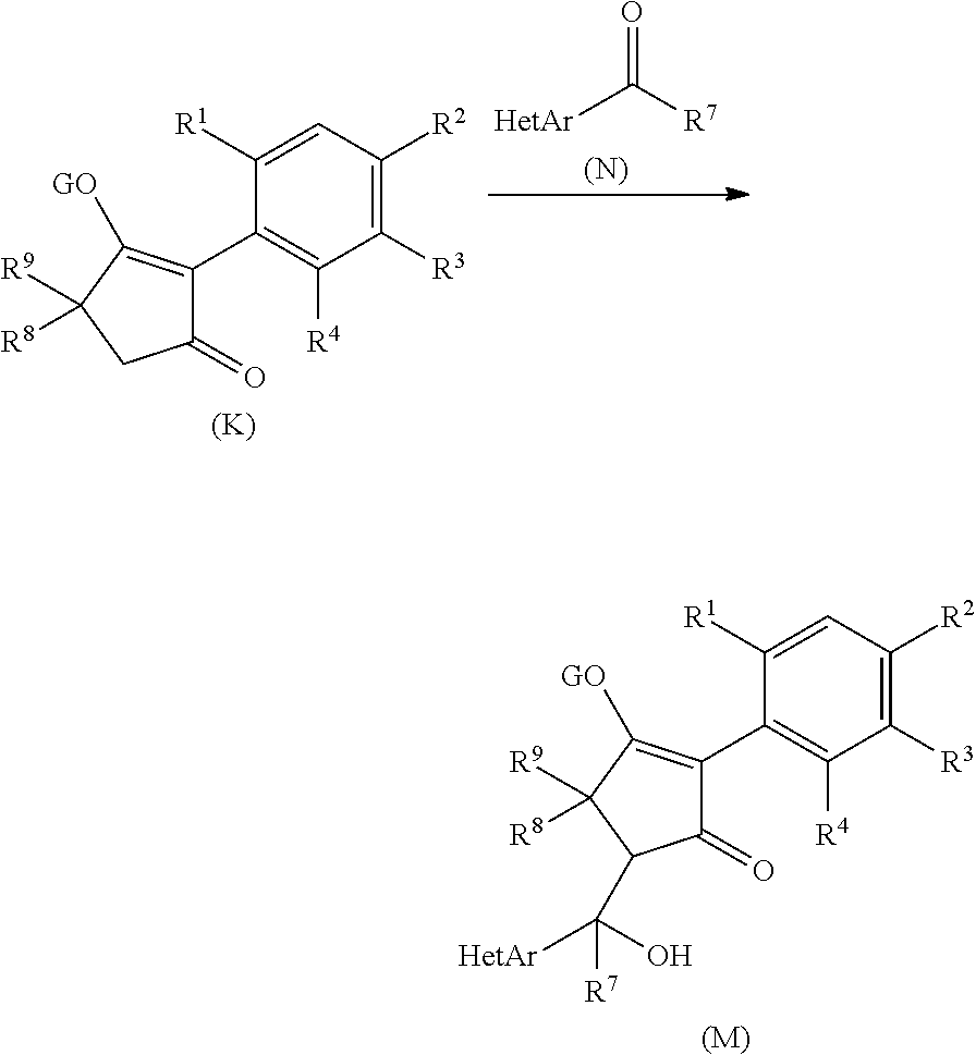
C1(=O)C(C2=C([R4])C([R3])=C([R2])C=C2[R1])=C([GO])C([R9])([R8])C1C([R7])(O)[HetAr].[(M)].C1(=O)C(C2=C([R4])C([R3])=C([R2])C=C2[R1])=C([GO])C([R9])([R8])C1.[(K)].[HetAr]C([R7])=O.[(N)]
